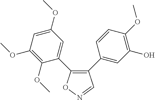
C1(C2=CC(O)=C(OC)C=C2)=C(C2=CC(OC)=CC(OC)=C2OC)ON=C1
